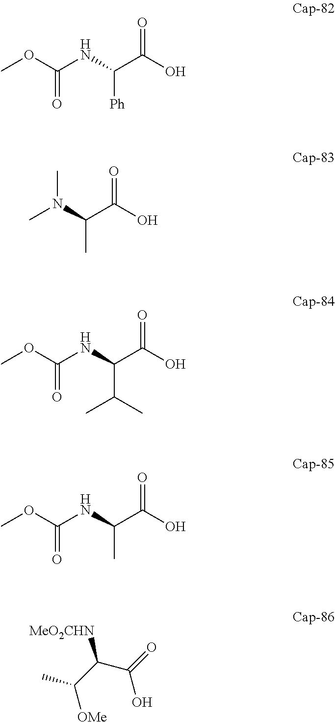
COC(NC(C(O)=O)[Ph])=O.CN(C(C(O)=O)C)C.COC(NC(C(O)=O)C(C)C)=O.COC(NC(C(O)=O)C)=O.C([OMe])(C(C(O)=O)[MeO2CHN])C
